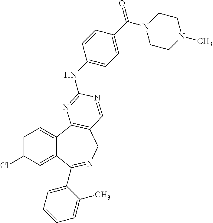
C1=C(Cl)C=C2C(=C1)C1=C(CN=C2C2=CC=CC=C2C)C=NC(NC2=CC=C(C(N3CCN(C)CC3)=O)C=C2)=N1
